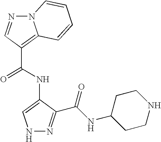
C1(C(NC2=CNN=C2C(=O)NC2CCNCC2)=O)=C2N(N=C1)C=CC=C2
